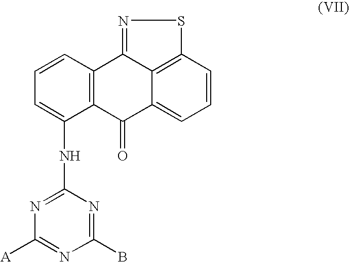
C1=CC2=C(C(NC3=NC([A])=NC(B)=N3)=C1)C(=O)C1=CC=CC3=C1C2=NS3
